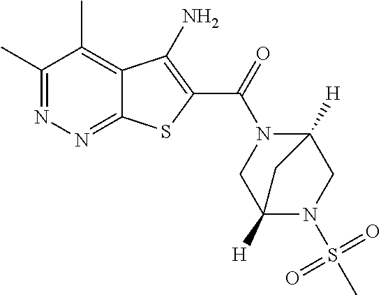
C1(C)=NN=C2C(=C1C)C(N)=C(C(=O)N1C3([H])CN(S(=O)(C)=O)C([H])(C1)C3)S2
